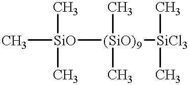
C[SiO]([(SiO)9](C)(C)[SiCl3](C)C)(C)C
